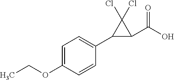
C1=C(OCC)C=CC(C2C(C(O)=O)C2(Cl)Cl)=C1
